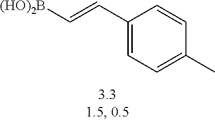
C1(C=C[(HO)2B])=CC=C(C)C=C1
